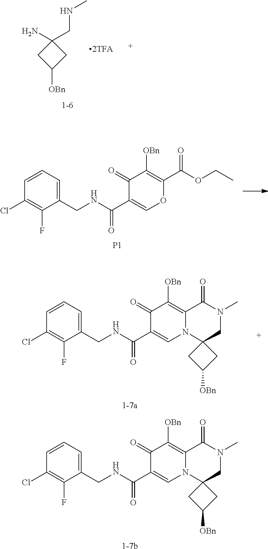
C1([OBn])CC(N)(CNC)C1.C1(CNC(C2=COC(C(OCC)=O)=C([OBn])C2=O)=O)=CC=CC(Cl)=C1F.[P1].[1-7a].C1(CNC(C2=CN3C(=C([OBn])C2=O)C(=O)N(C)CC32CC([OBn])C2)=O)=CC=CC(Cl)=C1F.[1-7b].C1(CNC(C2=CN3C(=C([OBn])C2=O)C(=O)N(C)CC32CC([OBn])C2)=O)=CC=CC(Cl)=C1F
